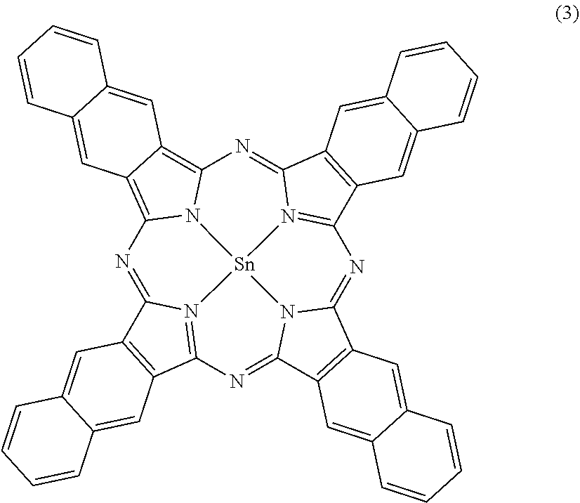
N1=C2N3=C(N=C4N5C(=NC6=N7C(=NC8=C9C(=C1N8[Sn]753)C=C1C(=C9)C=CC=C1)C1=C6C=C3C(=C1)C=CC=C3)C1=C4C=C3C(=C1)C=CC=C3)C1=C2C=C2C(=C1)C=CC=C2
